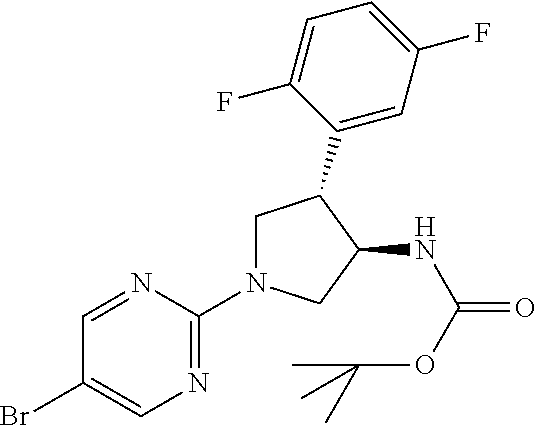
N1=C(N2CC(C3=CC(F)=CC=C3F)C(NC(=O)OC(C)(C)C)C2)N=CC(Br)=C1
